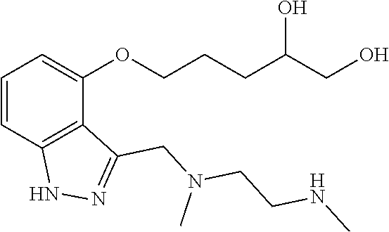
C1=CC2=C(C(OCCCC(CO)O)=C1)C(CN(CCNC)C)=NN2
